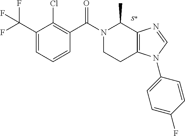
N1(C(C2=C(Cl)C(C(F)(F)F)=CC=C2)=O)CCC2=C(C1C)N=CN2C1=CC=C(F)C=C1
